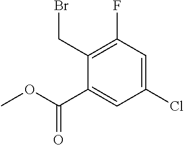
C1(Cl)=CC(F)=C(CBr)C(C(OC)=O)=C1
